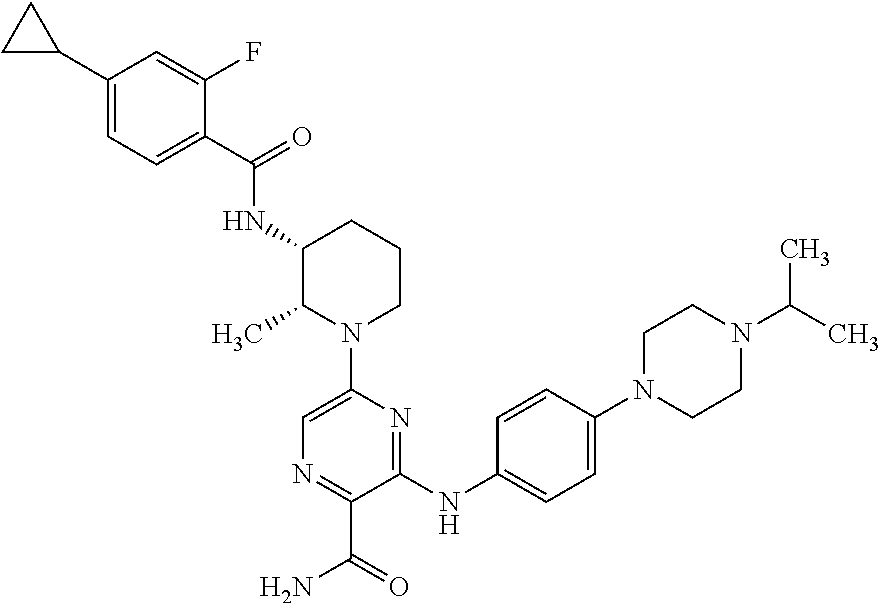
C1(NC2=CC=C(N3CCN(C(C)C)CC3)C=C2)=NC(N2CCCC(NC(C3=CC=C(C4CC4)C=C3F)=O)C2C)=CN=C1C(=O)N
